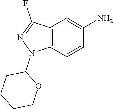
C12=C(C=CC(N)=C1)N(C1CCCCO1)N=C2F
